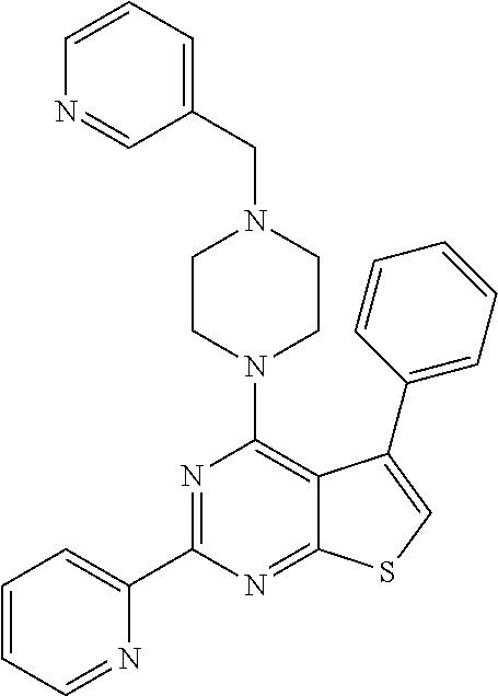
N1=C(C2=CC=CC=N2)N=C2C(=C1N1CCN(CC3=CC=CN=C3)CC1)C(C1=CC=CC=C1)=CS2
